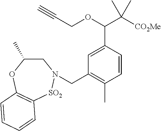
C1(CN2CC(C)OC3=C([SO2]2)C=CC=C3)=C(C)C=CC(C(OCC#C)C([CO2Me])(C)C)=C1
